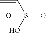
C(S(=O)(=O)O)=C
